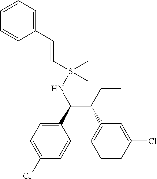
C1(C(C(C=C)C2=CC=CC(Cl)=C2)NS(C=CC2=CC=CC=C2)(C)C)=CC=C(Cl)C=C1
